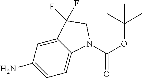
C1(N)=CC=C2C(=C1)C(F)(F)CN2C(OC(C)(C)C)=O
